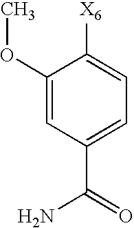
C1(OC)=CC(C(N)=O)=CC=C1[X6]
